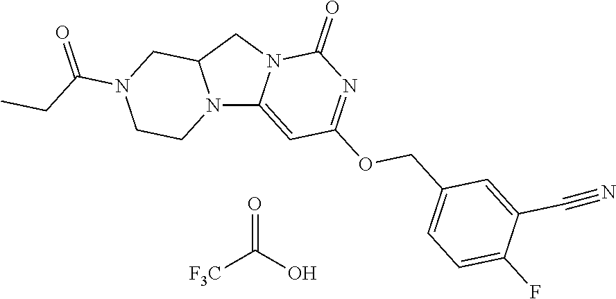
N12C3=CC(OCC4=CC=C(F)C(C#N)=C4)=NC(=O)N3CC1CN(C(=O)CC)CC2.O=C(O)[F3C]
